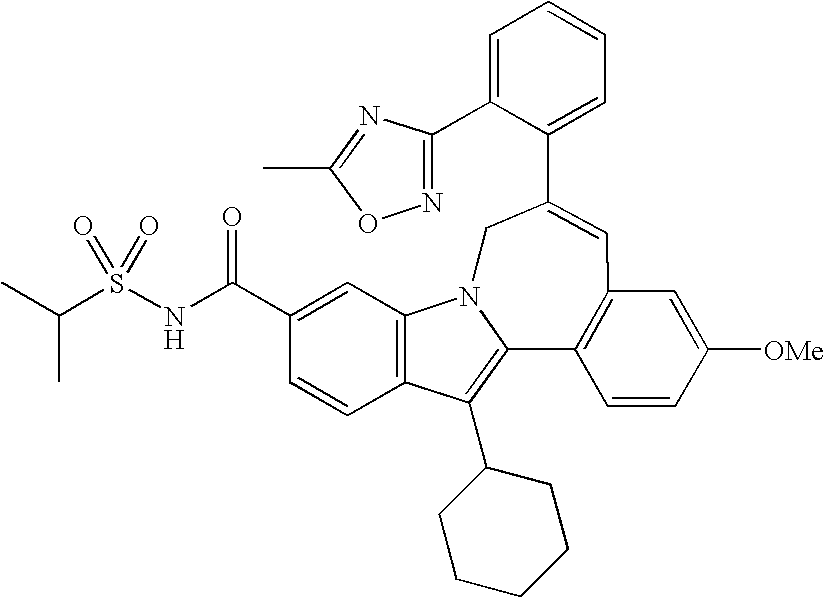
C1=C(C2=NOC(C)=N2)C(C2=CC3=C(C4=C(C5CCCCC5)C5=C(C=C(C(NS(C(C)C)(=O)=O)=O)C=C5)N4C2)C=CC([OMe])=C3)=CC=C1
